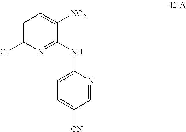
C1=C(Cl)N=C(NC2=CC=C([CN])C=N2)C([NO2])=C1
